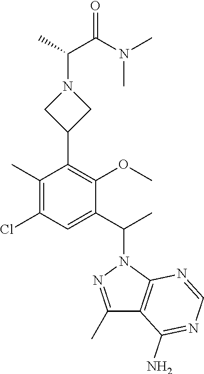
C1(C)=C(Cl)C=C(C(C)N2N=C(C)C3=C2N=CN=C3N)C(OC)=C1C1CN(C(C(N(C)C)=O)C)C1
